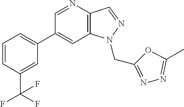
C1(C2=CC=CC(C(F)(F)F)=C2)=CC2=C(C=NN2CC2=NN=C(C)O2)N=C1
